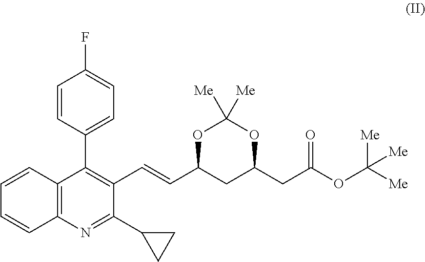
C12=C(N=C(C3CC3)C(C=CC3CC(CC(OC([Me])([Me])[Me])=O)OC([Me])([Me])O3)=C1C1=CC=C(F)C=C1)C=CC=C2
